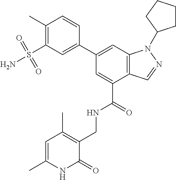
C12=C(C=C(C3=CC(S(N)(=O)=O)=C(C)C=C3)C=C1C(=O)NCC1=C(C)C=C(C)NC1=O)N(C1CCCC1)N=C2
